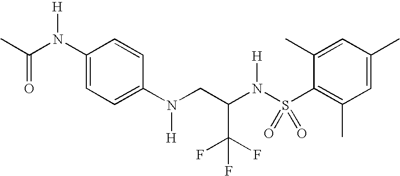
C1(N(C(C)=O)[H])=CC=C(N(CC(N(S(C2=C(C)C=C(C)C=C2C)(=O)=O)[H])C(F)(F)F)[H])C=C1
